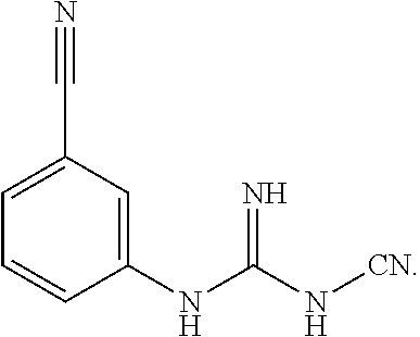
N=C(N[CN])NC1=CC(C#N)=CC=C1
